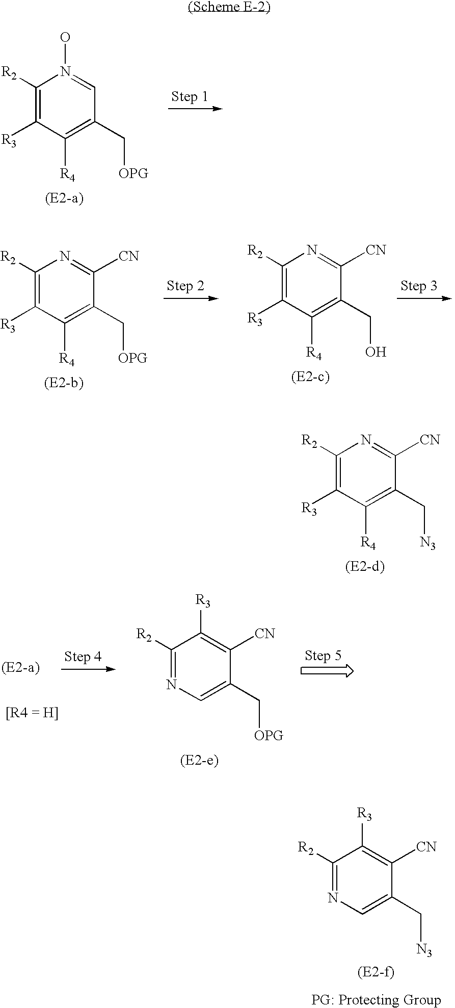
C1([R2])=C([R3])C([R4])=C(C[OPG])C=N1O.C1([R2])=C([R3])C([R4])=C(CO)C([CN])=N1.C1([R2])=C([R3])C([R4])=C(C[OPG])C([CN])=N1.C1([R2])=C([R3])C([R4])=C(C[N3])C([CN])=N1.C1([R2])=NC=C(C[OPG])C([CN])=C1[R3].C1([R2])=NC=C(C[N3])C([CN])=C1[R3]
